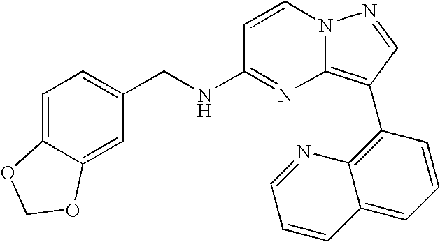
C1=CN2C(=C(C3=C4C(=CC=C3)C=CC=N4)C=N2)N=C1NCC1=CC=C2C(=C1)OCO2
